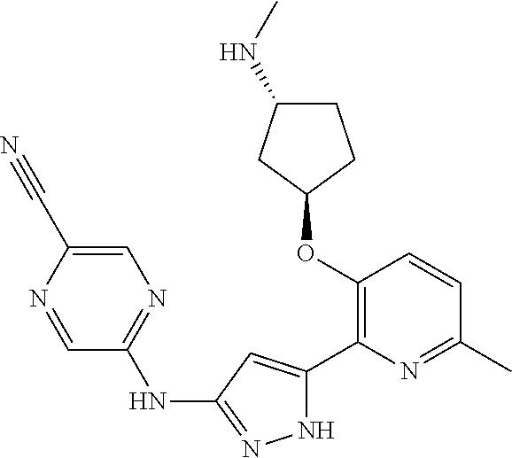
C1(OC2=C(C3=CC(NC4=NC=C(C#N)N=C4)=NN3)N=C(C)C=C2)CCC(NC)C1
